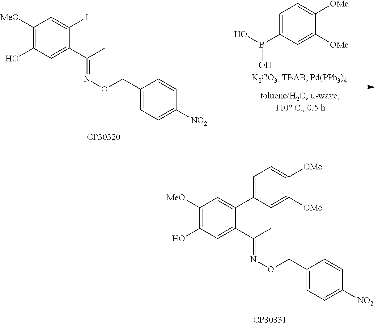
C1([MeO])=C(O)C=C(C(C)=NOCC2=CC=C([NO2])C=C2)C(I)=C1.OB(C1=CC=C([OMe])C([OMe])=C1)O.C1([MeO])=C(O)C=C(C(C)=NOCC2=CC=C([NO2])C=C2)C(C2=CC=C([OMe])C([OMe])=C2)=C1
